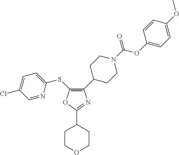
C1(C2CCN(C(=O)OC3=CC=C(OC)C=C3)CC2)=C(SC2=CC=C(Cl)C=N2)OC(C2CCOCC2)=N1
